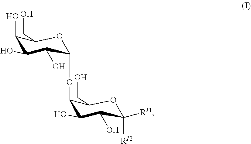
C1(O)C(O)C(O)C(OC2C(O)C(O)C([RI2])([RI1])OC2CO)OC1CO
